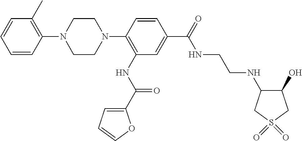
C1(N2CCN(C3=C(NC(=O)C4=CC=CO4)C=C(C(=O)NCCNC4C(O)CS(=O)(=O)C4)C=C3)CC2)=C(C)C=CC=C1
